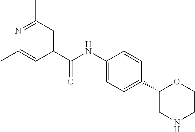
C1(C(NC2=CC=C(C3CNCCO3)C=C2)=O)=CC(C)=NC(C)=C1
